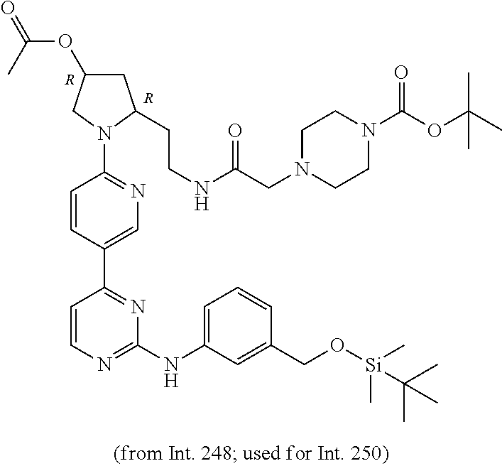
[R].[R].N1(C2=NC=C(C3=NC(NC4=CC=CC(CO[Si](C)(C)C(C)(C)C)=C4)=NC=C3)C=C2)C(CCNC(=O)CN2CCN(C(=O)OC(C)(C)C)CC2)CC(OC(=O)C)C1
